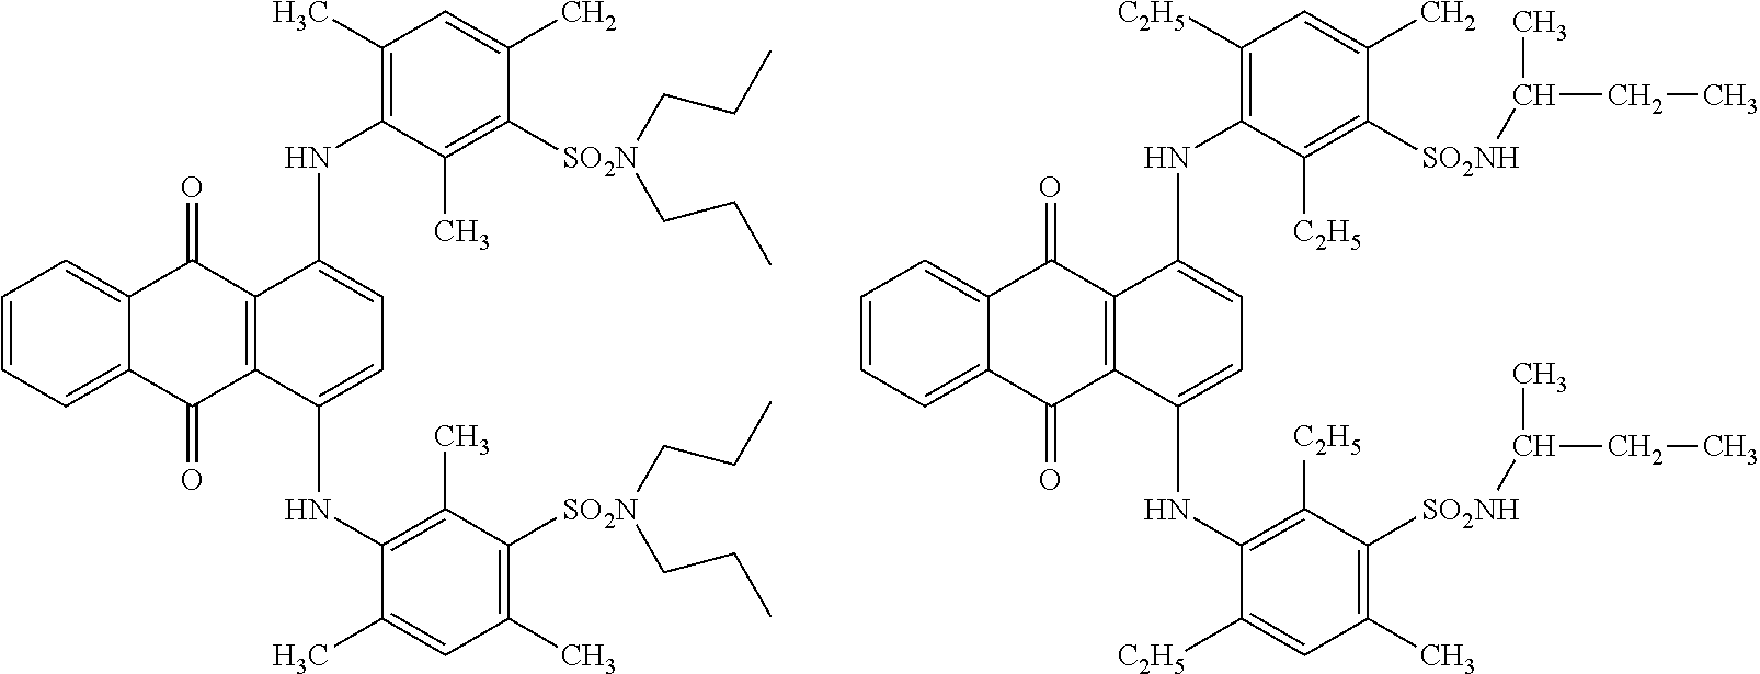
C1=CC=C2C(=C1)C(=O)C1=C(C2=O)C(NC2=C(C)C([SO2N](CCC)CCC)=C(C)C=C2C)=CC=C1NC1=C(C)C=C(C)C([SO2N](CCC)CCC)=C1C.C1=CC=C2C(=C1)C(=O)C1=C(C2=O)C(NC2=C([C2H5])C([SO2NH]C(C)CC)=C(C)C=C2[C2H5])=CC=C1NC1=C([C2H5])C=C(C)C([SO2NH]C(C)CC)=C1[C2H5]
